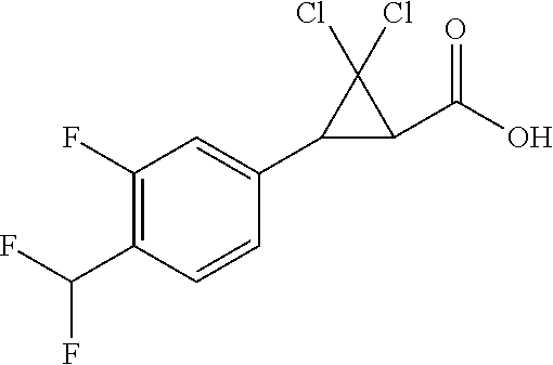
C1(C(O)=O)C(Cl)(Cl)C1C1=CC(F)=C(C(F)F)C=C1
